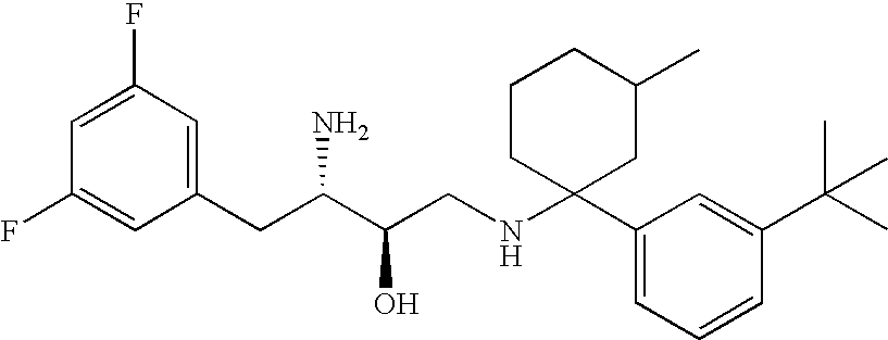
C1=C(F)C=C(CC(C(CNC2(C3=CC=CC(C(C)(C)C)=C3)CC(C)CCC2)O)N)C=C1F
